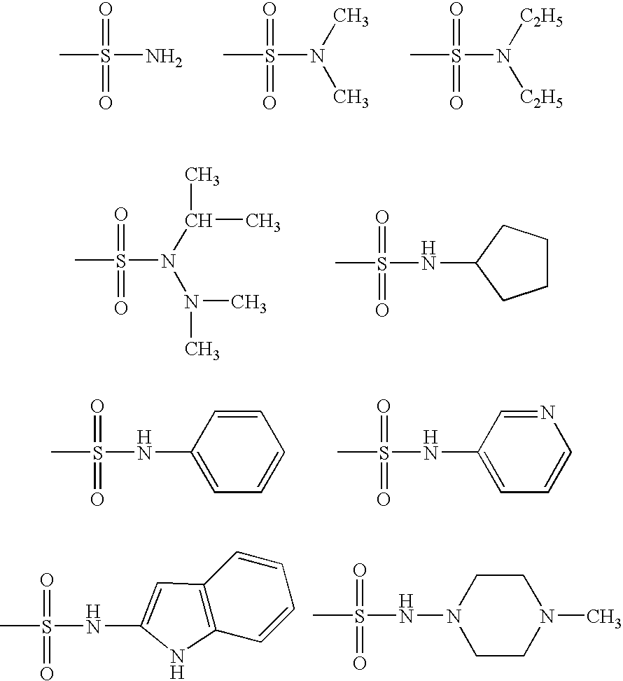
CS(N)(=O)=O.CS(N(C)C)(=O)=O.CS(N([C2H5])[C2H5])(=O)=O.CS(N(N(C)C)C(C)C)(=O)=O.CS(NC1CCCC1)(=O)=O.CS(NC1=CC=CC=C1)(=O)=O.CS(NC1=CC=CN=C1)(=O)=O.C1=CC2=C(C=C1)C=C(NS(C)(=O)=O)N2.CS(NN1CCN(C)CC1)(=O)=O
